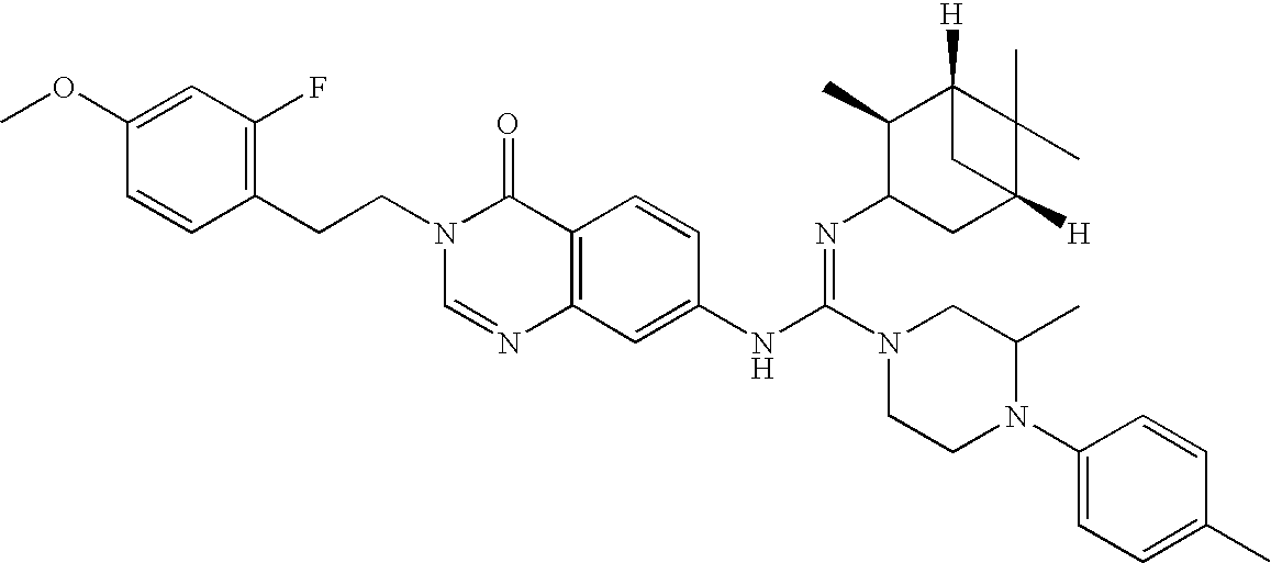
C1(CCN2C=NC3=C(C2=O)C=CC(NC(N2CCN(C4=CC=C(C)C=C4)C(C)C2)=NC2CC4([H])C(C)(C)C([H])(C2C)C4)=C3)=C(F)C=C(OC)C=C1
